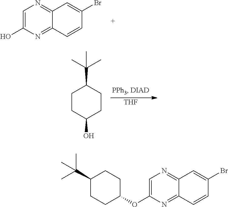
N1=C2C(=NC(O)=C1)C=CC(Br)=C2.[THF].C1CC(O)CCC1C(C)(C)C.N1=C2C(=NC(OC3CCC(C(C)(C)C)CC3)=C1)C=CC(Br)=C2
